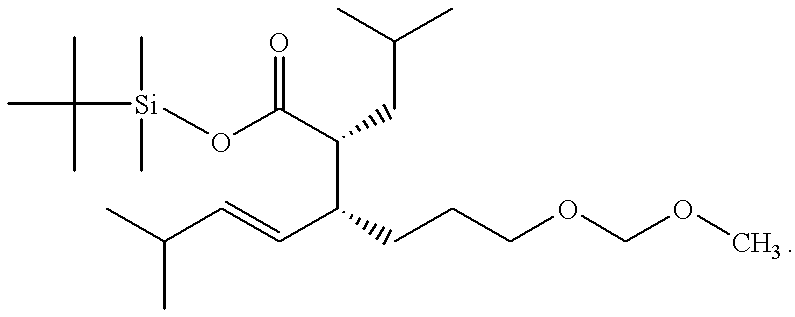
CC(C)(C)[Si](C)(C)OC(C(C(C=CC(C)C)CCCOCOC)CC(C)C)=O
